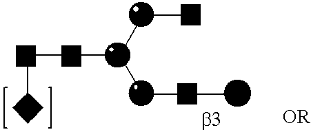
C(C)C(CCC)CCC
